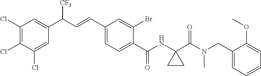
C1(Cl)=C(Cl)C(Cl)=CC(C(C=CC2=CC=C(C(NC3(C(N(CC4=CC=CC=C4OC)C)=O)CC3)=O)C(Br)=C2)[CF3])=C1
